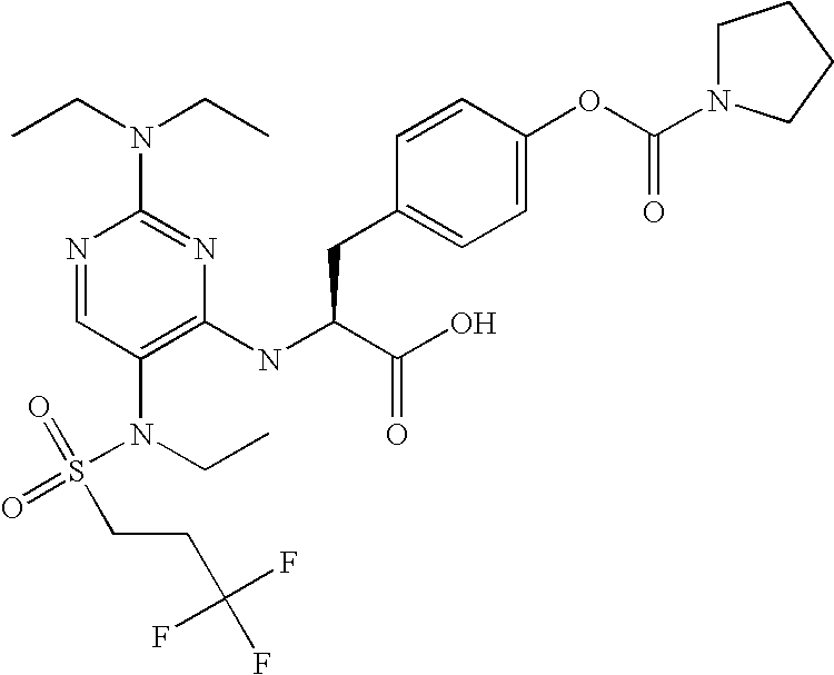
N1=CC(N(CC)S(CCC(F)(F)F)(=O)=O)=C(NC(C(O)=O)CC2=CC=C(OC(=O)N3CCCC3)C=C2)N=C1N(CC)CC
